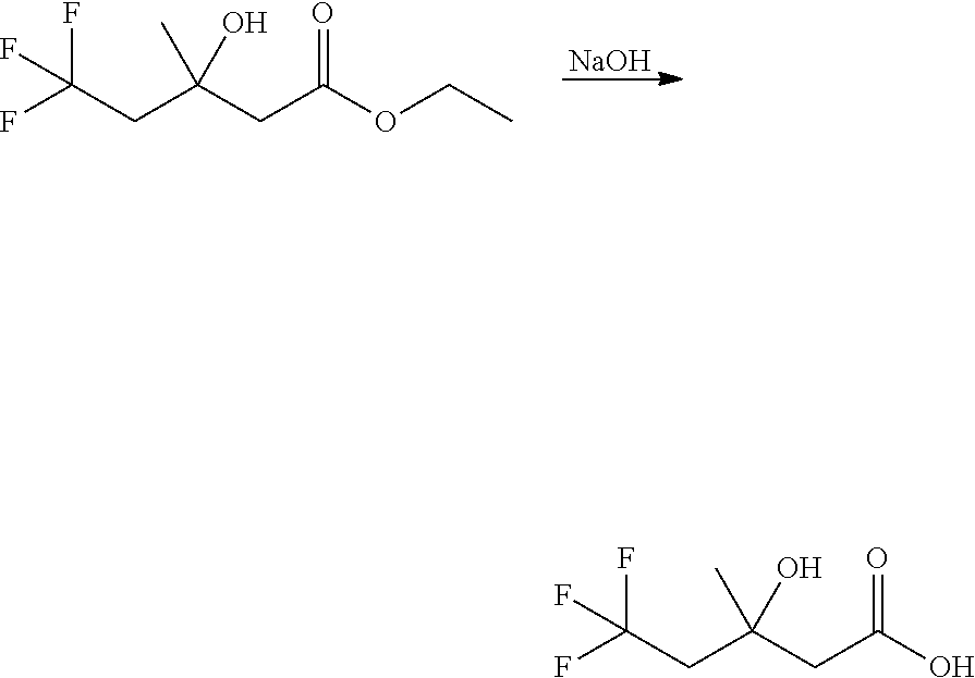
[NaOH].C(C(OCC)=O)C(CC(F)(F)F)(C)O.C(C(O)=O)C(CC(F)(F)F)(C)O
